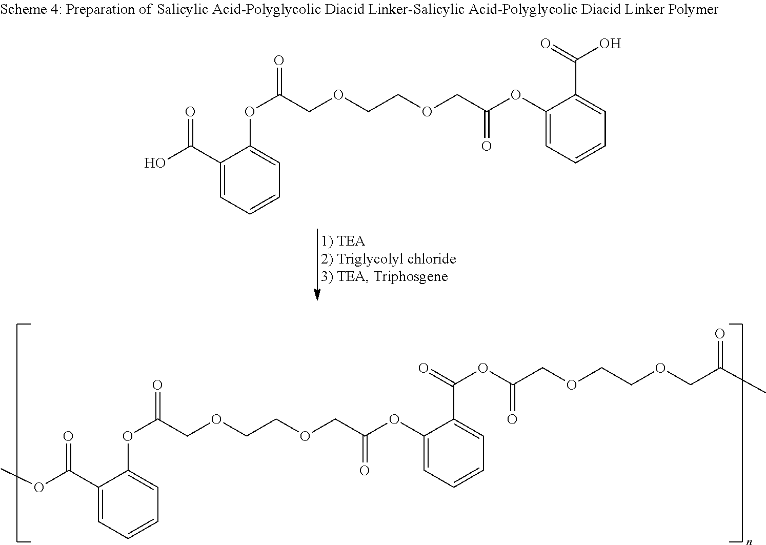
C1(C(OC)=O)=CC=CC=C1OC(COCCOCC(=O)OC1=CC=CC=C1C(=O)OC(=O)COCCOCC(=O)C)=O.C1(C(O)=O)=CC=CC=C1OC(COCCOCC(=O)OC1=CC=CC=C1C(=O)O)=O
